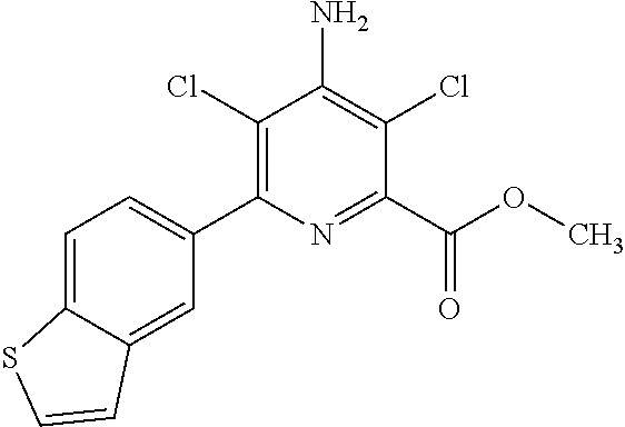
C1(Cl)=C(C2=CC=C3C(=C2)C=CS3)N=C(C(OC)=O)C(Cl)=C1N
